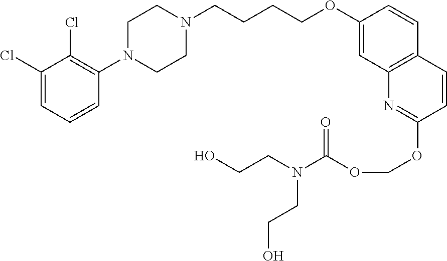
C1(Cl)=CC=CC(N2CCN(CCCCOC3=CC4=C(C=C3)C=CC(OCOC(N(CCO)CCO)=O)=N4)CC2)=C1Cl
